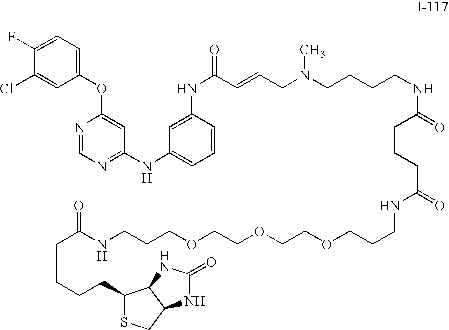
C1(F)=CC=C(OC2=CC(NC3=CC=CC(NC(=O)C=CCN(CCCCNC(=O)CCCC(=O)NCCCOCCOCCOCCCNC(CCCCC4SCC5C4NC(=O)N5)=O)C)=C3)=NC=N2)C=C1Cl
